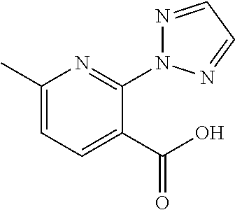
N1=CC=NN1C1=NC(C)=CC=C1C(O)=O
